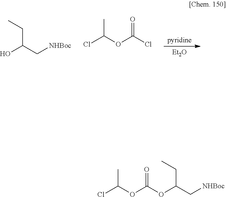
[pyridine].[Et2O].CCC(O)C[NHBoc].ClC(OC(Cl)=O)C.ClC(OC(=O)OC(CC)C[NHBoc])C
